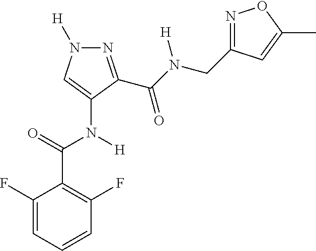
N1=C(C(N([H])CC2=NOC(C)=C2)=O)C(N([H])C(C2=C(F)C=CC=C2F)=O)=CN1[H]
